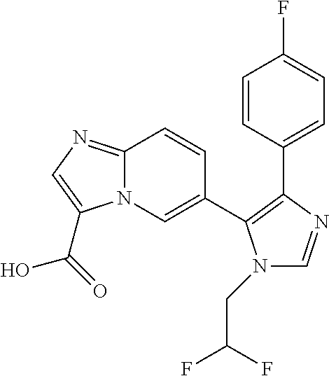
C12=NC=C(C(O)=O)N1C=C(C1=C(C3=CC=C(F)C=C3)N=CN1CC(F)F)C=C2
